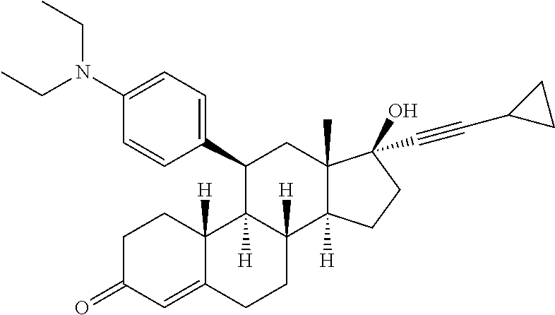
C1(C2C3([H])C([H])(C4([H])C(C)(C2)C(O)(C#CC2CC2)CC4)CCC2=CC(=O)CCC32[H])=CC=C(N(CC)CC)C=C1
